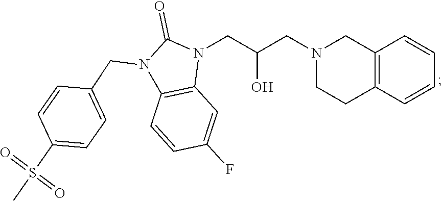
C12=C(C=CC=C1)CCN(CC(CN1C(=O)N(CC3=CC=C(S(C)(=O)=O)C=C3)C3=C1C=C(F)C=C3)O)C2
